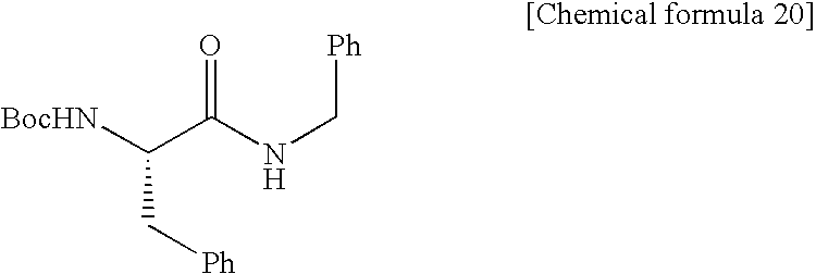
[BocHN]C(C(NC[Ph])=O)C[Ph]
